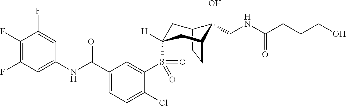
C1(F)=C(F)C=C(NC(C2=CC=C(Cl)C(S(=O)(=O)C3([H])CC4C(O)(CNC(CCCO)=O)C(CC4)C3)=C2)=O)C=C1F
